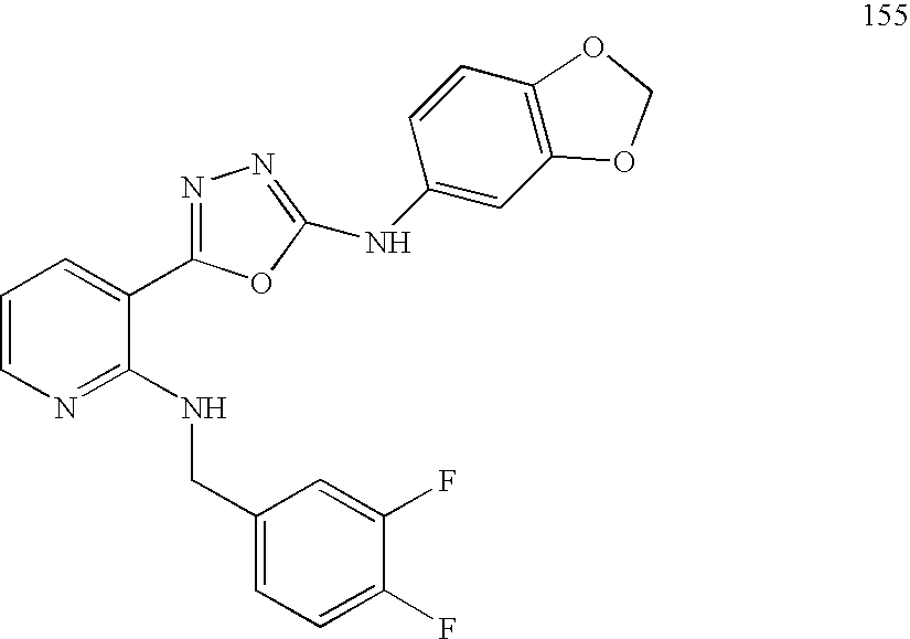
C1=CN=C(NCC2=CC=C(F)C(F)=C2)C(C2=NN=C(NC3=CC4=C(C=C3)OCO4)O2)=C1
